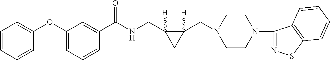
C1=CC=CC(OC2=CC=CC(C(NCC3([H])C(CN4CCN(C5=NSC6=C5C=CC=C6)CC4)([H])C3)=O)=C2)=C1
